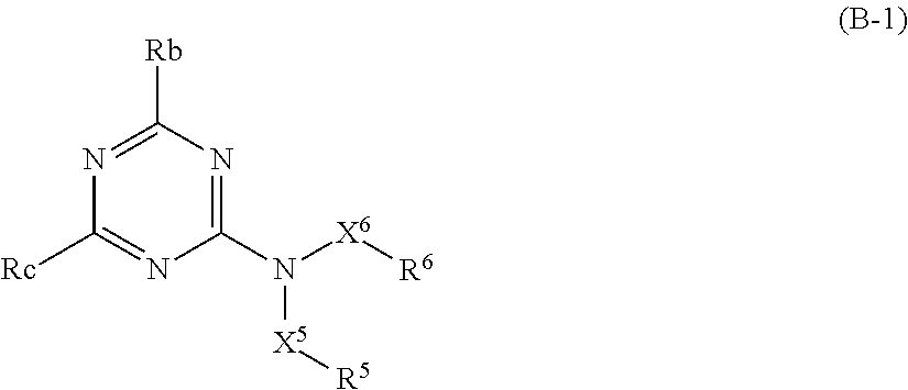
N1=C([Rb])N=C(N([X5][R5])[X6][R6])N=C1[Rc]
